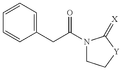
C1(CC(N2CC[Y]C2=[X])=O)=CC=CC=C1
